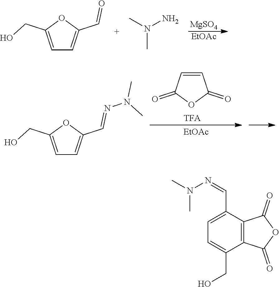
[MgSO4].[EtOAc].C1=C(CO)OC(C=O)=C1.N(C)(N)C.C1=C(CO)OC(C=NN(C)C)=C1.C1=CC(=O)OC1=O.[EtOAc].C1=C(C=NN(C)C)C2=C(C(CO)=C1)C(=O)OC2=O
